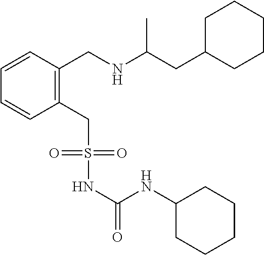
C1=CC=CC(CNC(CC2CCCCC2)C)=C1CS(NC(=O)NC1CCCCC1)(=O)=O
